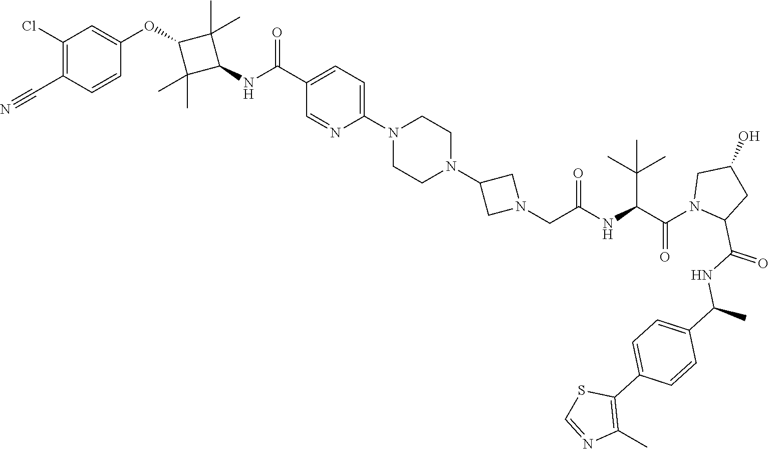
C1=NC(N2CCN(C3CN(CC(NC(C(N4C(C(NC(C)C5=CC=C(C6=C(C)N=CS6)C=C5)=O)CC(O)C4)=O)C(C)(C)C)=O)C3)CC2)=CC=C1C(=O)NC1C(C)(C)C(OC2=CC(Cl)=C(C#N)C=C2)C1(C)C
